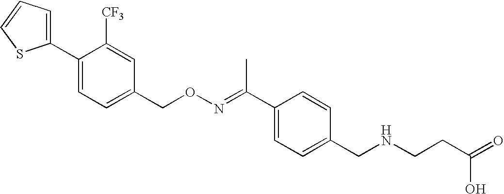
C1([CF3])=CC(CON=C(C2=CC=C(CNCCC(=O)O)C=C2)C)=CC=C1C1=CC=CS1
